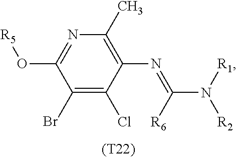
C1(Br)=C(Cl)C(N=C(N([R1])[R2])[R6])=C(C)N=C1O[R5].[(T22)]
